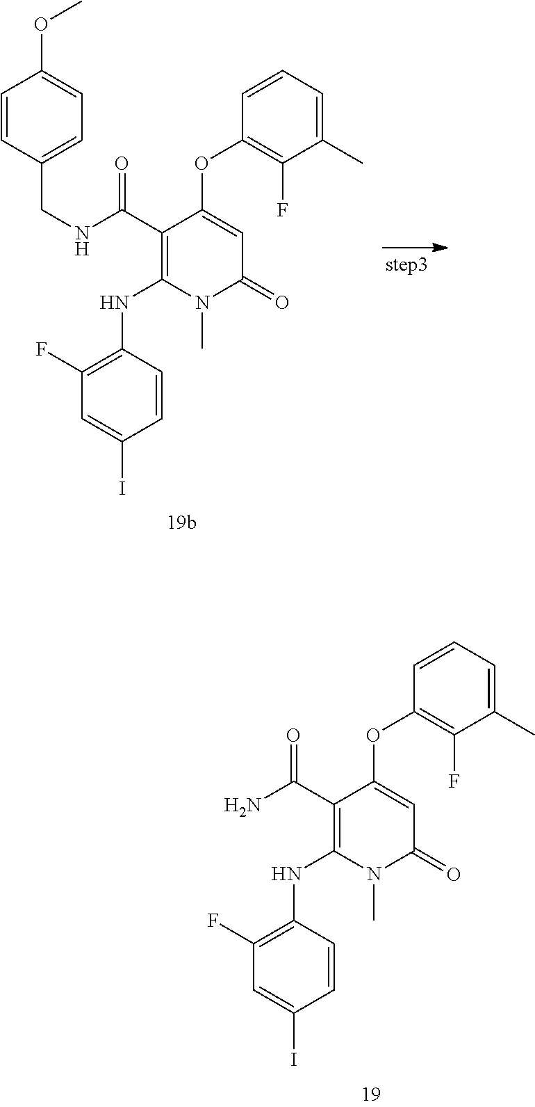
C1(C(NCC2=CC=C(OC)C=C2)=O)=C(NC2=C(F)C=C(I)C=C2)N(C)C(=O)C=C1OC1=C(F)C(C)=CC=C1.C1(C(N)=O)=C(NC2=C(F)C=C(I)C=C2)N(C)C(=O)C=C1OC1=C(F)C(C)=CC=C1
